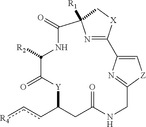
[R4]ccC1CC(=O)NCC2=NC(=C[Z]2)C2=NC([R1])(C(=O)NC([R2])C(=O)[Y]1)C[X]2
